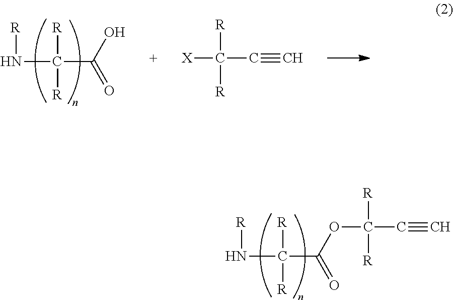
C(C(=O)OC(C#C)([R])[R])(N[R])([R])[R].C(C(O)=O)(N[R])([R])[R].[X]C(C#C)([R])[R]
